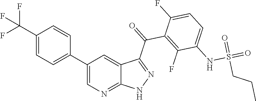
C1(C(F)(F)F)=CC=C(C2=CN=C3C(=C2)C(C(=O)C2=C(F)C(NS(=O)(=O)CCC)=CC=C2F)=NN3)C=C1
